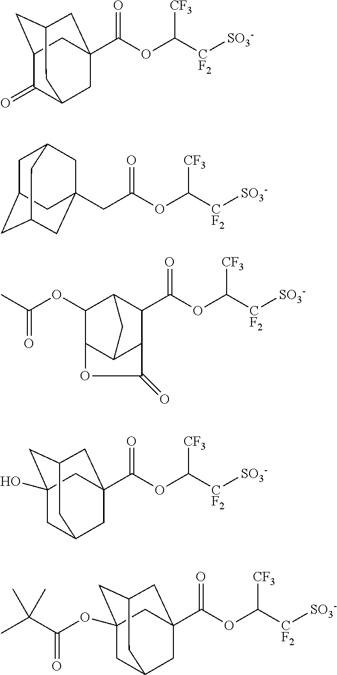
O=C(OC([CF2][SO3-])[CF3])C12CC3C(=O)C(CC(C1)C3)C2.O=C(OC([CF2][SO3-])[CF3])CC12CC3CC(CC(C1)C3)C2.O=C(OC([CF2][SO3-])[CF3])C1C2C3C(C(OC(C)=O)C1C3)OC2=O.O=C(OC([CF2][SO3-])[CF3])C12CC3CC(O)(CC(C1)C3)C2.O=C(OC([CF2][SO3-])[CF3])C12CC3CC(OC(=O)C(C)(C)C)(CC(C1)C3)C2
